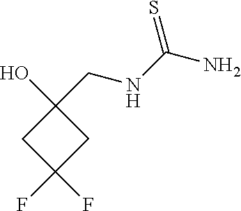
C1(CNC(N)=S)(O)CC(F)(F)C1
